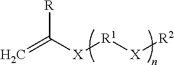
[R]C([X][R1][X][R2])=C
